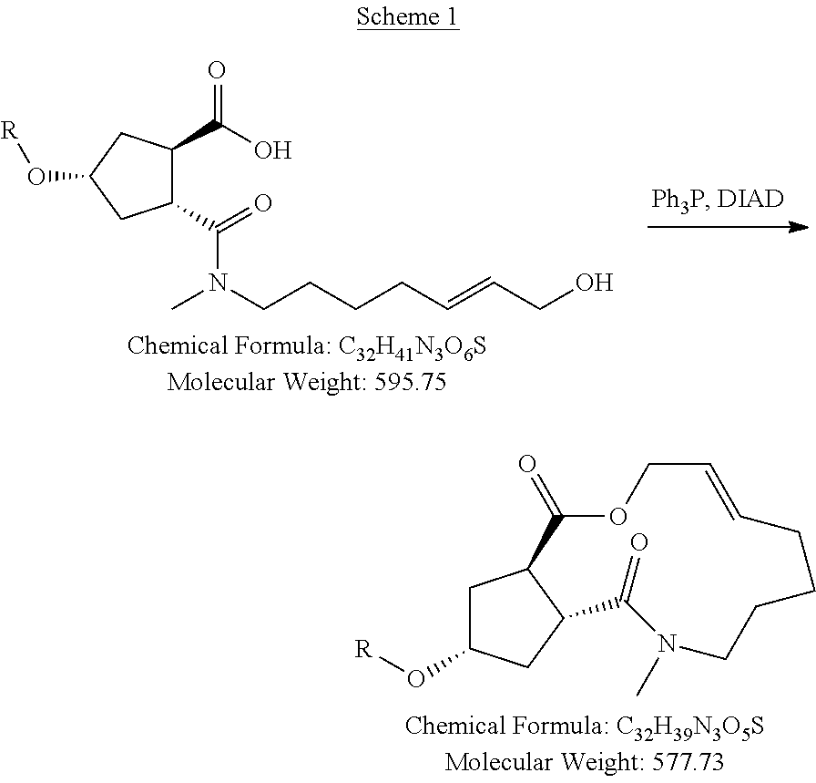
C1(C(=O)N(CCCCC=CCO)C)C(C(O)=O)CC(O[R])C1.C1C(O[R])CC2C1C(=O)OCC=CCCCCN(C)C2=O
